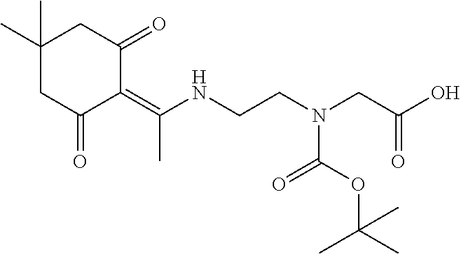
C1(C)(C)CC(=O)C(=C(C)NCCN(CC(O)=O)C(=O)OC(C)(C)C)C(=O)C1
